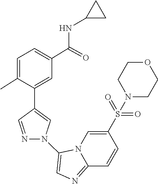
N12C(=NC=C1N1C=C(C3=CC(C(NC4CC4)=O)=CC=C3C)C=N1)C=CC(S(=O)(=O)N1CCOCC1)=C2
